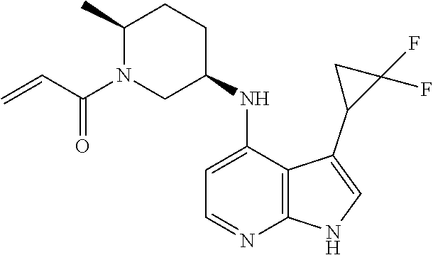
C1=C(NC2CCC(C)N(C(=O)C=C)C2)C2=C(N=C1)NC=C2C1C(F)(F)C1
